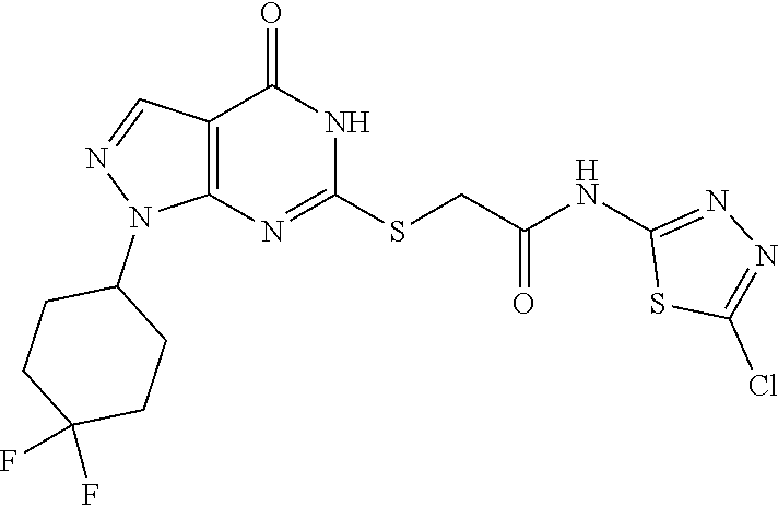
C12=C(N=C(SCC(NC3=NN=C(Cl)S3)=O)NC1=O)N(C1CCC(F)(F)CC1)N=C2
